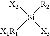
[X2][Si]([X3])([R2])[X1R1]
